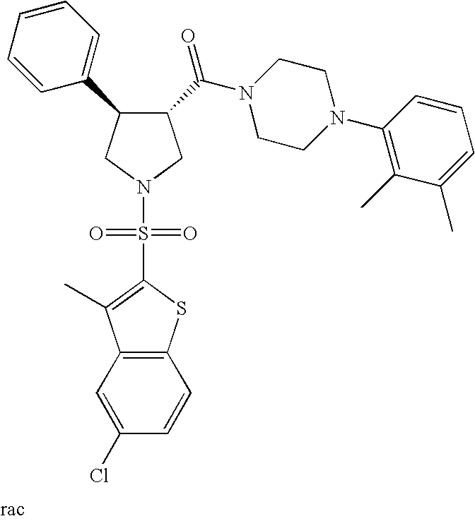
C1(C(N2CCN(C3=C(C)C(C)=CC=C3)CC2)=O)C(C2=CC=CC=C2)CN(S(=O)(=O)C2=C(C)C3=C(S2)C=CC(Cl)=C3)C1
